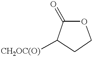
C1COC(=O)C1[CH2OC(O)]
